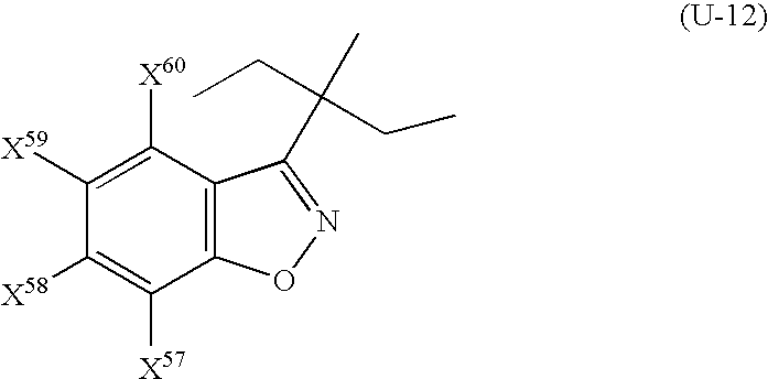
C12=C(C([X60])=C([X59])C([X58])=C1[X57])C(C(CC)(CC)C)=NO2
